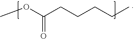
COC(CCCCC)=O
